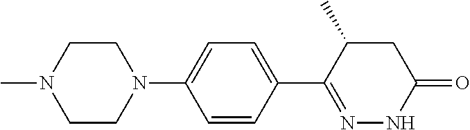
C1CN(C2=CC=C(C3=NNC(=O)CC3C)C=C2)CCN1C
